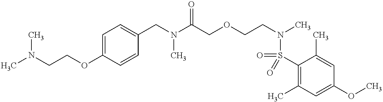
C1=C(OCCN(C)C)C=CC(CN(C(COCCN(C)S(=O)(C2=C(C)C=C(OC)C=C2C)=O)=O)C)=C1
